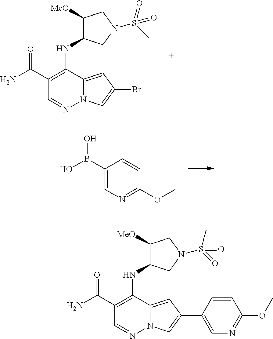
C1(C(N)=O)=C(NC2C([MeO])CN(S(=O)(C)=O)C2)C2=CC(C3=CN=C(OC)C=C3)=CN2N=C1.C1(B(O)O)=CN=C(OC)C=C1.C1(C(N)=O)=C(NC2C([MeO])CN(S(C)(=O)=O)C2)C2=CC(Br)=CN2N=C1
